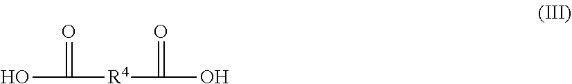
OC(=O)[R4]C(=O)O
